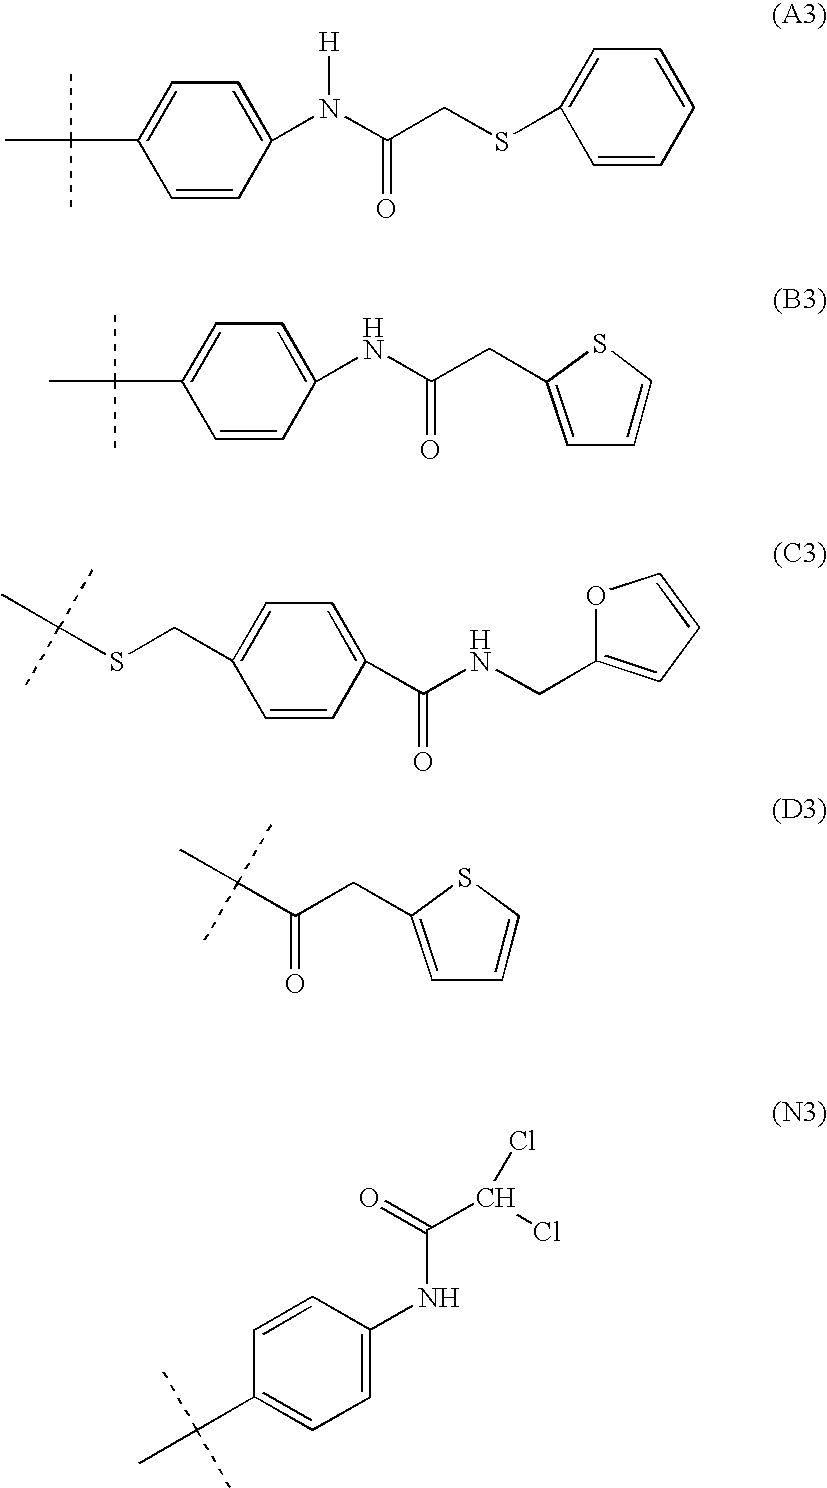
C1=C(N(C(CSC2=CC=CC=C2)=O)[H])C=CC(C(C)(C)C)=C1.C1=C(NC(CC2=CC=CS2)=O)C=CC(C(C)(C)C)=C1.C1=C(C(NCC2=CC=CO2)=O)C=CC(CSC(C)(C)C)=C1.C1=C(CC(C(C)(C)C)=O)SC=C1.C1=CC(NC(=O)C(Cl)Cl)=CC=C1C(C)(C)C
